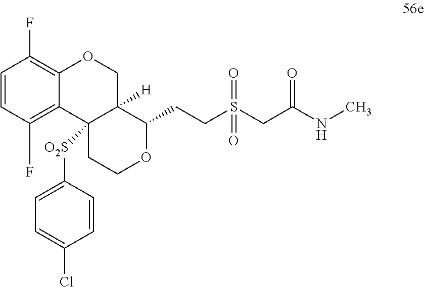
C1=CC(F)=C2C(=C1F)OCC1([H])C2([O2S]C2=CC=C(Cl)C=C2)CCOC1CCS(CC(NC)=O)(=O)=O
